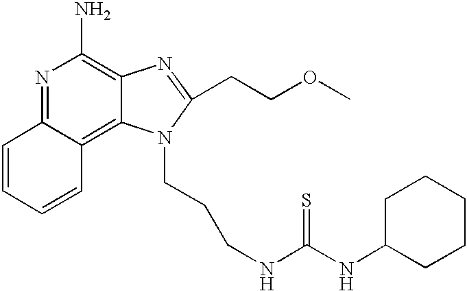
N1=C2C(=C3C(=C1N)N=C(CCOC)N3CCCNC(NC1CCCCC1)=S)C=CC=C2
